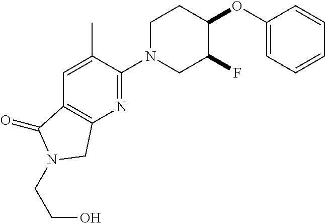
C1(OC2CCN(C3=NC4=C(C=C3C)C(=O)N(CCO)C4)CC2F)=CC=CC=C1
